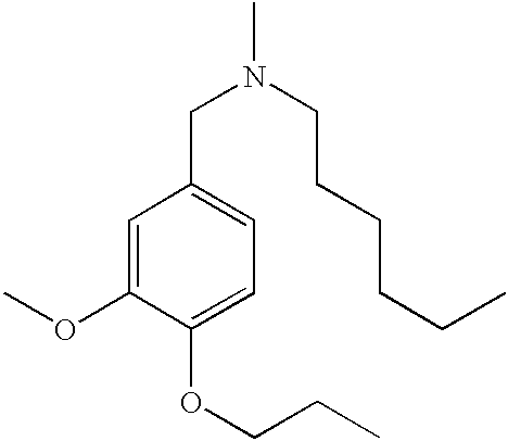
N(CC1=CC=C(OCCC)C(OC)=C1)(C)CCCCCC
